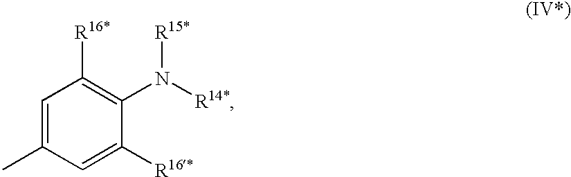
C1=C(C)C=C([R16*])C(N([R14*])[R15*])=C1[R16*]
